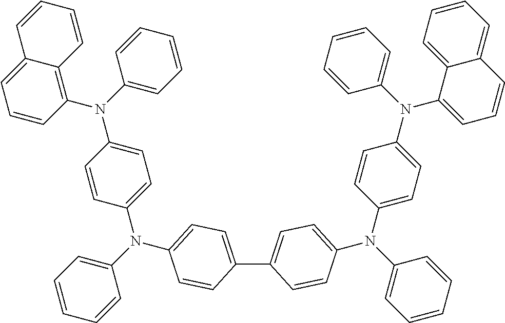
C1(C2=CC=C(N(C3=CC=CC=C3)C3=CC=C(N(C4=CC=CC=C4)C4=CC=CC5=CC=CC=C45)C=C3)C=C2)=CC=C(N(C2=CC=CC=C2)C2=CC=C(N(C3=CC=CC=C3)C3=C4C(=CC=C3)C=CC=C4)C=C2)C=C1
